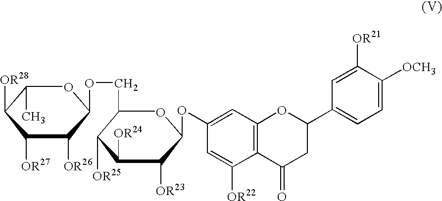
C12=C(C=C(OC3C([OR23])C([OR24])C([OR25])C(COC4C([OR26])C([OR27])C([OR28])C(C)O4)O3)C=C1[OR22])OC(C1=CC=C([OCH3])C([OR21])=C1)CC2=O
